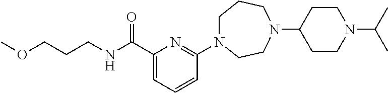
C1N(C2=NC(C(NCCCOC)=O)=CC=C2)CCN(C2CCN(C(C)C)CC2)CC1
